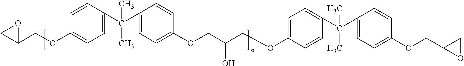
C1=C(C(C2=CC=C(OCC(COC3=CC=C(C(C4=CC=C(OCC5OC5)C=C4)(C)C)C=C3)O)C=C2)(C)C)C=CC(OCC2OC2)=C1
